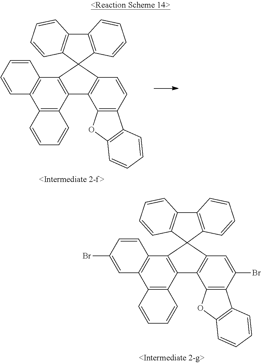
C12=C(C=CC=C1)C1(C3=C2C=CC=C3)C2=C(C3=C(C4=C2C=CC(Br)=C4)C=CC=C3)C2=C1C=C(Br)C1=C2OC2=C1C=CC=C2.C12=C(C=CC=C1)C1(C3=C2C=CC=C3)C2=C(C3=C(C4=C2C=CC=C4)C=CC=C3)C2=C1C=CC1=C2OC2=C1C=CC=C2
